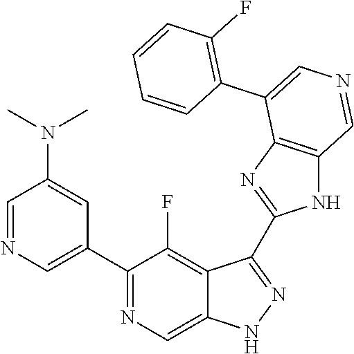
C1(C2=CN=CC(N(C)C)=C2)=NC=C2C(=C1F)C(C1=NC3=C(N1)C=NC=C3C1=C(F)C=CC=C1)=NN2
